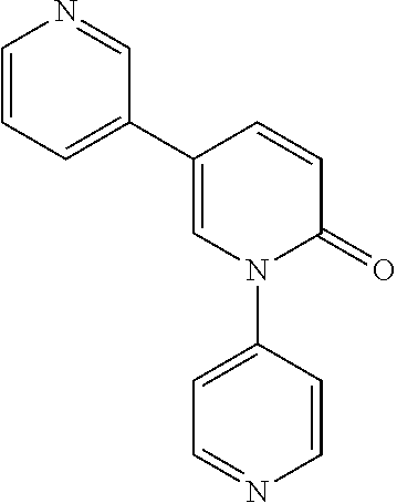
C1=C(C2=CC=CN=C2)C=CC(=O)N1C1=CC=NC=C1
